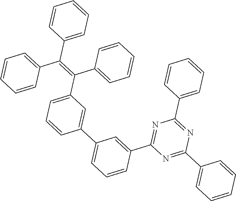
C1=CC(C2=CC=CC(C3=NC(C4=CC=CC=C4)=NC(C4=CC=CC=C4)=N3)=C2)=CC(C(=C(C2=CC=CC=C2)C2=CC=CC=C2)C2=CC=CC=C2)=C1
